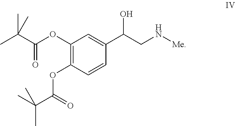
C1(OC(C(C)(C)C)=O)=C(OC(C(C)(C)C)=O)C=CC(C(CN[Me])O)=C1
